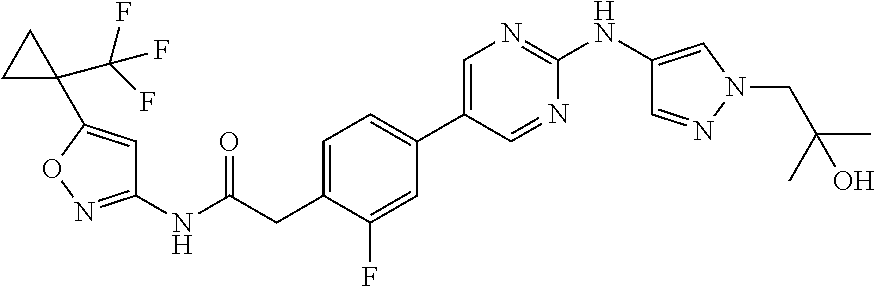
C1=C(CC(NC2=NOC(C3(C(F)(F)F)CC3)=C2)=O)C(F)=CC(C2=CN=C(NC3=CN(CC(C)(C)O)N=C3)N=C2)=C1
